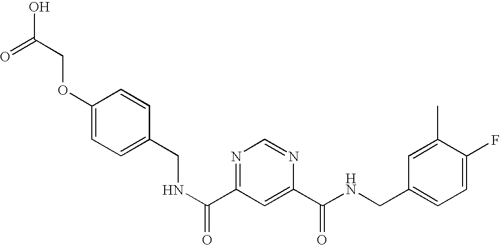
O(C1=CC=C(CNC(=O)C2=NC=NC(C(=O)NCC3=CC=C(F)C(C)=C3)=C2)C=C1)CC(=O)O
